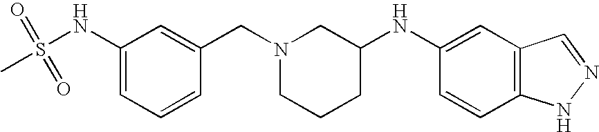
C1(NS(=O)(=O)C)=CC=CC(CN2CCCC(NC3=CC4=C(C=C3)NN=C4)C2)=C1
